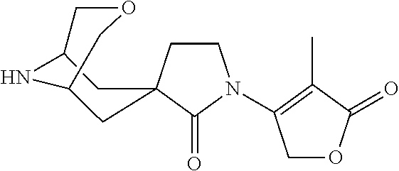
C1CC2(C(=O)N1C1=C(C)C(=O)OC1)CC1NC(C2)COC1
